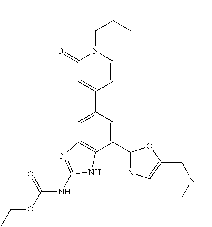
C1=C(C2=CC(=O)N(CC(C)C)C=C2)C=C(C2=NC=C(CN(C)C)O2)C2=C1N=C(NC(OCC)=O)N2
